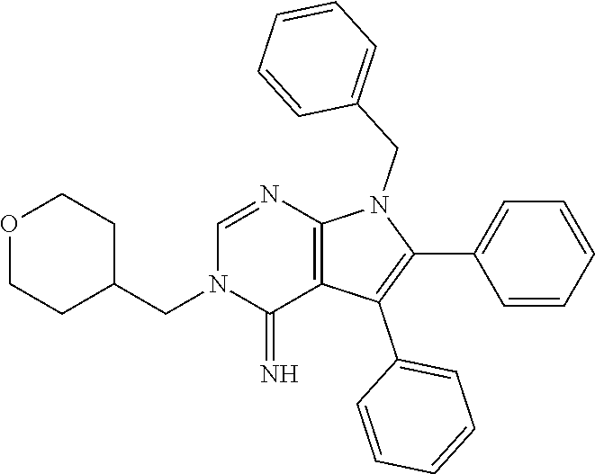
C(C1CCOCC1)N1C(=N)C2=C(N=C1)N(CC1=CC=CC=C1)C(C1=CC=CC=C1)=C2C1=CC=CC=C1
